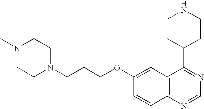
N1(C)CCN(CCCOC2=CC3=C(C=C2)N=CN=C3C2CCNCC2)CC1
